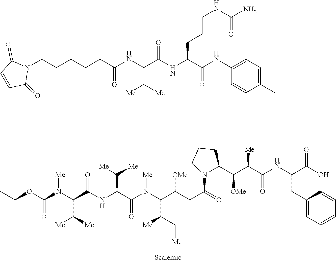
C1(NC(C(NC(C(NC(CCCCCN2C(=O)C=CC2=O)=O)C([Me])[Me])=O)CCCNC(=O)N)=O)=CC=C(C)C=C1.C(OC(N(C(C(NC(C(N(C(C(CC(=O)N1C(C(C(C(NC(C(O)=O)CC2=CC=CC=C2)=O)[Me])[OMe])CCC1)[OMe])C(C[Me])[Me])[Me])=O)C([Me])[Me])=O)C([Me])[Me])[Me])=O)C
